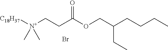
[C18H37][N+](CCC(OCC(CCCC)CC)=O)(C)C.Br
